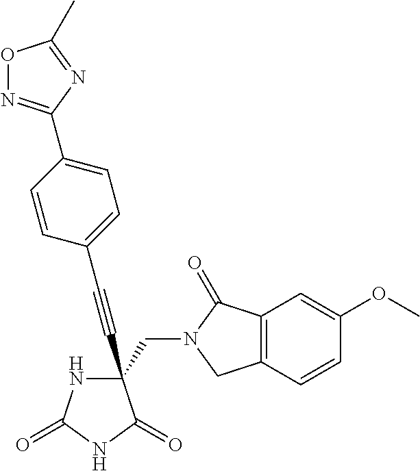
N1C(=O)NC(=O)C1(C#CC1=CC=C(C2=NOC(C)=N2)C=C1)CN1C(=O)C2=C(C1)C=CC(OC)=C2
